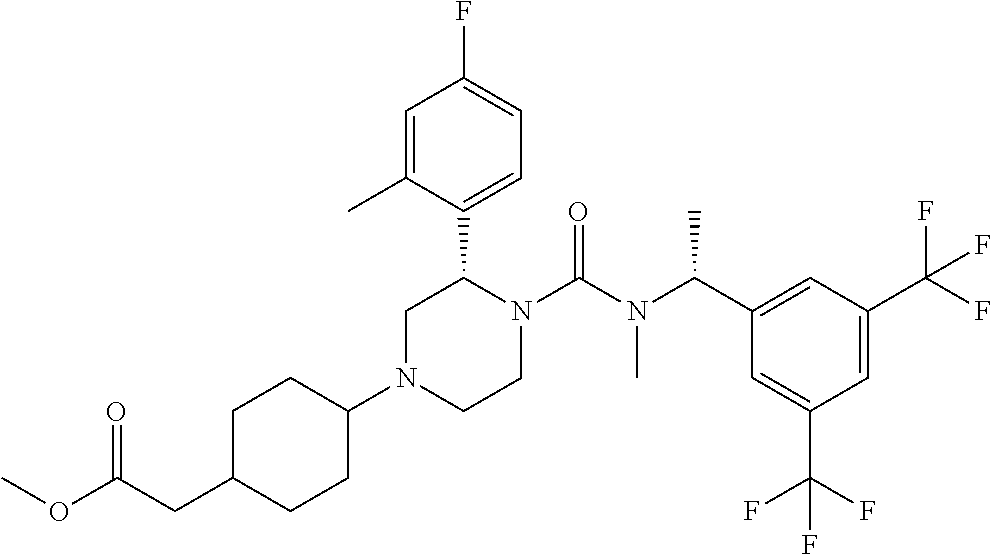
COC(CC1CCC(N2CCN(C(N(C(C3=CC(C(F)(F)F)=CC(C(F)(F)F)=C3)C)C)=O)C(C3=CC=C(F)C=C3C)C2)CC1)=O
